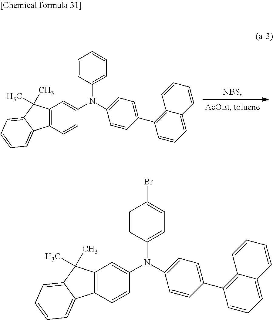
C12=C(C=CC(N(C3=CC=CC=C3)C3=CC=C(C4=C5C(=CC=C4)C=CC=C5)C=C3)=C1)C1=CC=CC=C1C2(C)C.C12=C(C=CC(N(C3=CC=C(Br)C=C3)C3=CC=C(C4=C5C(=CC=C4)C=CC=C5)C=C3)=C1)C1=CC=CC=C1C2(C)C
